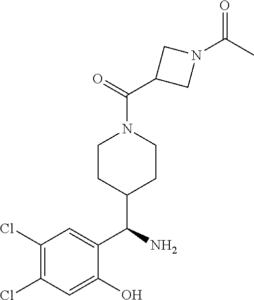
C(=O)(C1CN(C(=O)C)C1)N1CCC(C(C2=CC(Cl)=C(Cl)C=C2O)N)CC1
